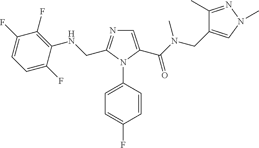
C1=C(C(N(CC2=CN(C)N=C2C)C)=O)N(C2=CC=C(F)C=C2)C(CNC2=C(F)C(F)=CC=C2F)=N1
